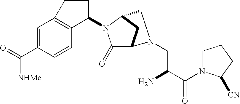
C1=C(C(=O)[NHMe])C=CC2=C1CCC2N1C(=O)C2CC1CN2CC(N)C(N1CCCC1[CN])=O
